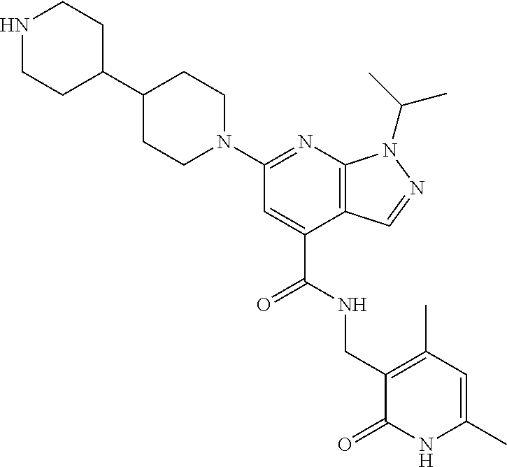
N1(C2=NC3=C(C(C(NCC4=C(C)C=C(C)NC4=O)=O)=C2)C=NN3C(C)C)CCC(C2CCNCC2)CC1
